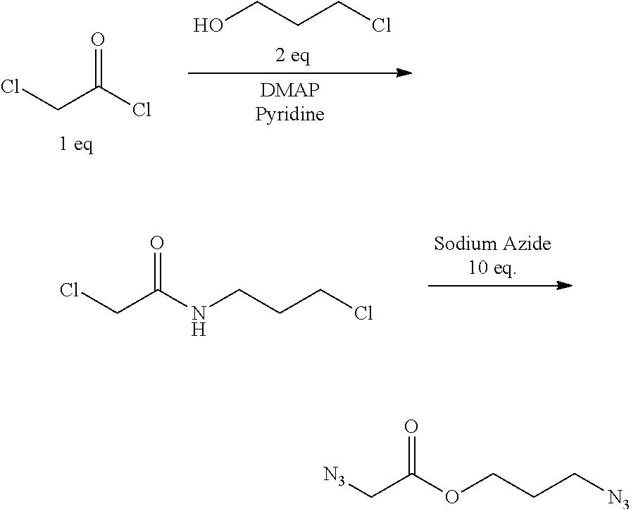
N(CCCCl)C(CCl)=O.ClCC(Cl)=O.OCCCCl.O(CCC[N3])C(C[N3])=O
